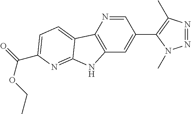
C1=NC2=C(C=C1C1=C(C)N=NN1C)NC1=NC(C(OCC)=O)=CC=C21
